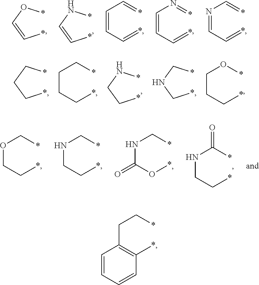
*C=CO*.*C=CN*.C(=CC=*)N=*.C(=CC=*)C=*.N(=CC=*)C=*.C(CC*)O*.*CCN*.*CCC*.C(CC*)C*.*CNC*.N(CC*)C(*)=O.N(C(O*)=O)C*.O(CC*)C*.N(CC*)C*.C1=CC=CC(*)=C1CC*
